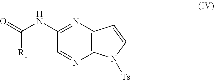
N1=C(NC([R1])=O)C=NC2=C1C=CN2[Ts]
